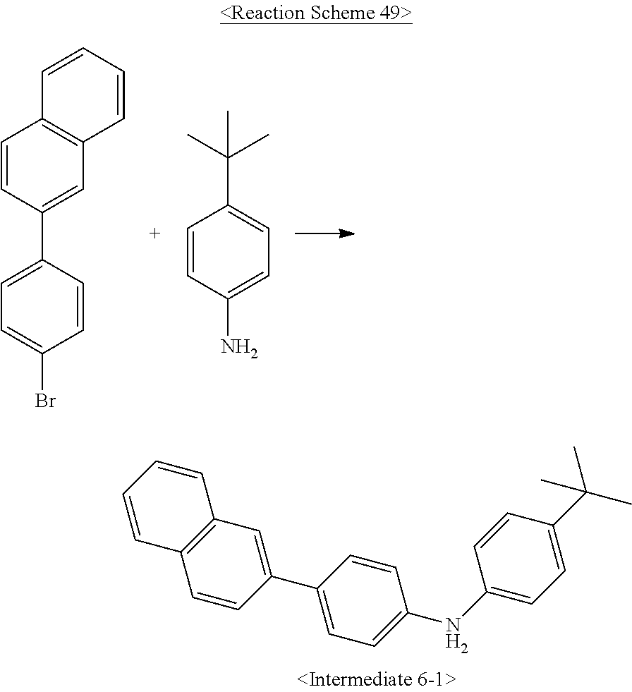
C1=CC(C2=CC=C(NC3=CC=C(C(C)(C)C)C=C3)C=C2)=CC2=C1C=CC=C2.C1=CC(C2=CC=C(Br)C=C2)=CC2=C1C=CC=C2.CC(C)(C1=CC=C(N)C=C1)C
